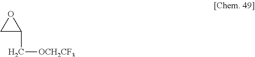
O1CC1C[OCH2CF3]
